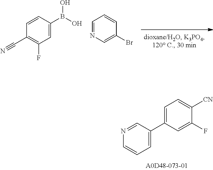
C1=C(C2=CC=CN=C2)C=C(F)C([CN])=C1.C1(C#N)=C(F)C=C(B(O)O)C=C1.C1=NC=C(Br)C=C1
